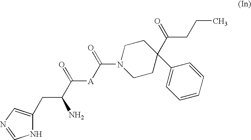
C1CC(C(=O)CCC)(C2=CC=CC=C2)CCN1C([A]C(C(CC1=CN=CN1)N)=O)=O
